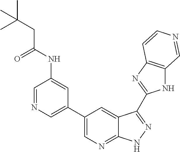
C1=NC=C(C2=CN=C3C(=C2)C(C2=NC4=C(N2)C=NC=C4)=NN3)C=C1NC(CC(C)(C)C)=O
